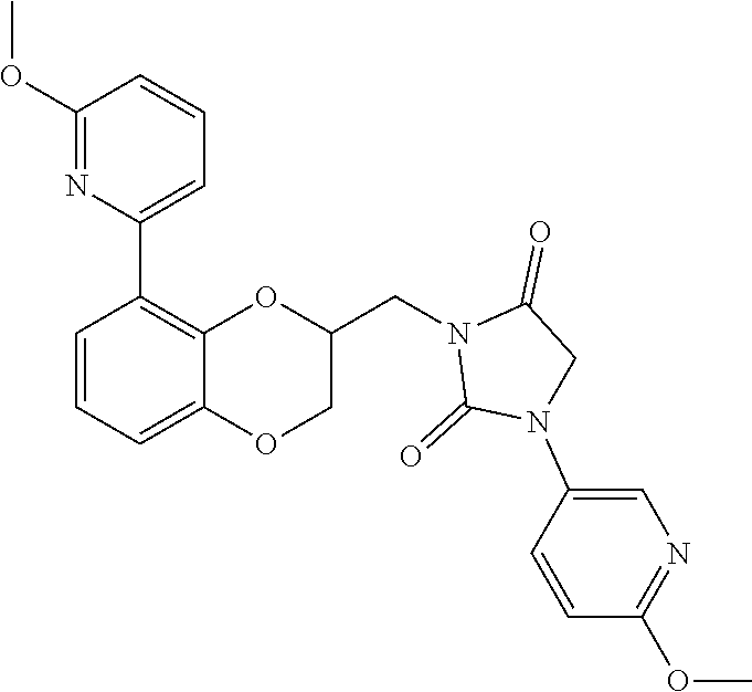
C1(OC)=NC=C(N2C(=O)N(CC3OC4=C(C5=CC=CC(OC)=N5)C=CC=C4OC3)C(=O)C2)C=C1
